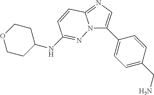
N12C(C3=CC=C(CN)C=C3)=CN=C1C=CC(NC1CCOCC1)=N2
